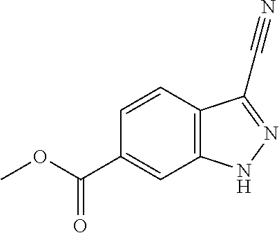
C1=CC2=C(C=C1C(OC)=O)NN=C2C#N
